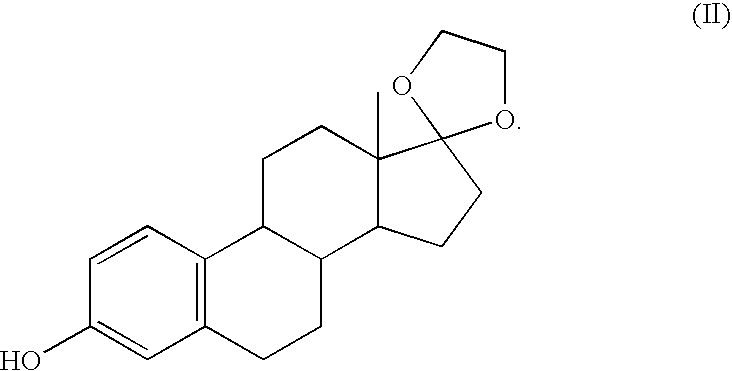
C1=CC2=C(C=C1O)CCC1C2CCC2(C)C1CCC21OCCO1
